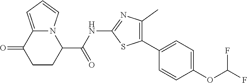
C1CC(C(NC2=NC(C)=C(C3=CC=C(OC(F)F)C=C3)S2)=O)N2C(=CC=C2)C1=O
